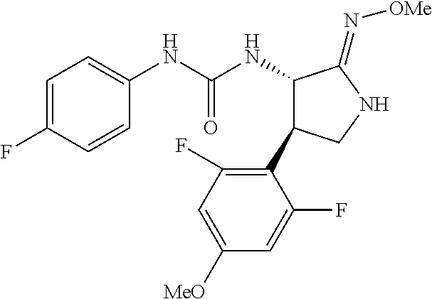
C1(NC(NC2C(C3=C(F)C=C([OMe])C=C3F)CNC2=N[OMe])=O)=CC=C(F)C=C1
